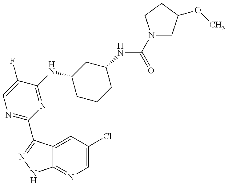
C12=NC=C(Cl)C=C1C(C1=NC=C(F)C(NC3CCCC(NC(N4CC(OC)CC4)=O)C3)=N1)=NN2
